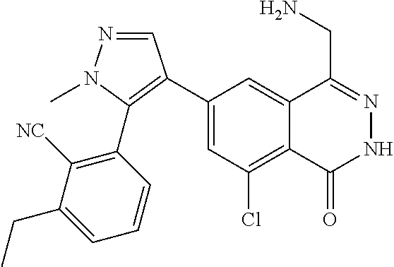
C1(C2=C(C3=C([NC])C(CC)=CC=C3)N(C)N=C2)=CC(Cl)=C2C(=C1)C(CN)=NNC2=O
